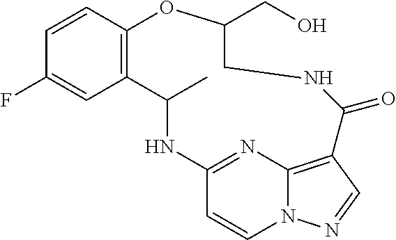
C1=CC2=C(C=C1F)C(C)NC1=NC3=C(C=NN3C=C1)C(=O)NCC(CO)O2
